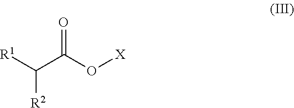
[R1]C(C(O[X])=O)[R2]
